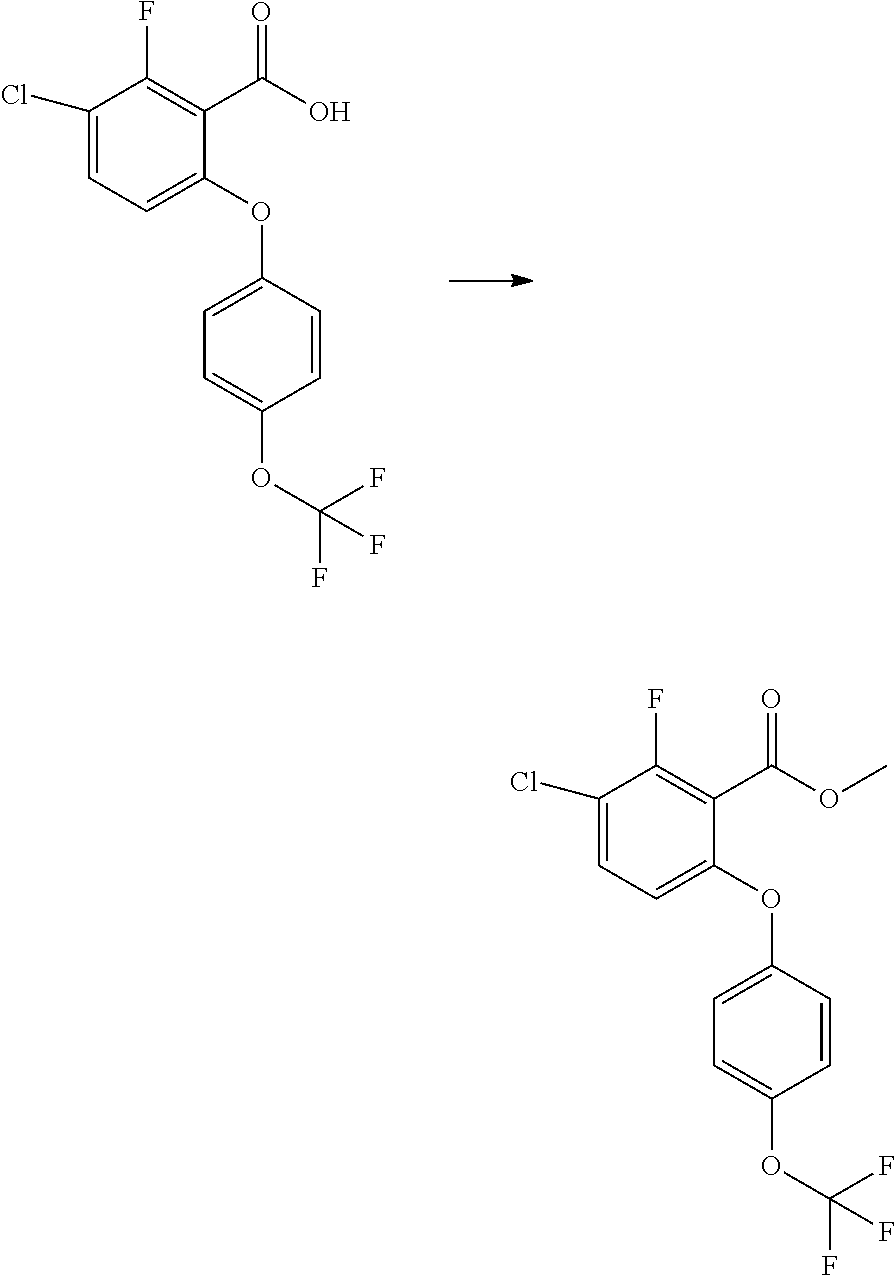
C1(Cl)=CC=C(OC2=CC=C(OC(F)(F)F)C=C2)C(C(=O)O)=C1F.C1(Cl)=CC=C(OC2=CC=C(OC(F)(F)F)C=C2)C(C(=O)OC)=C1F
